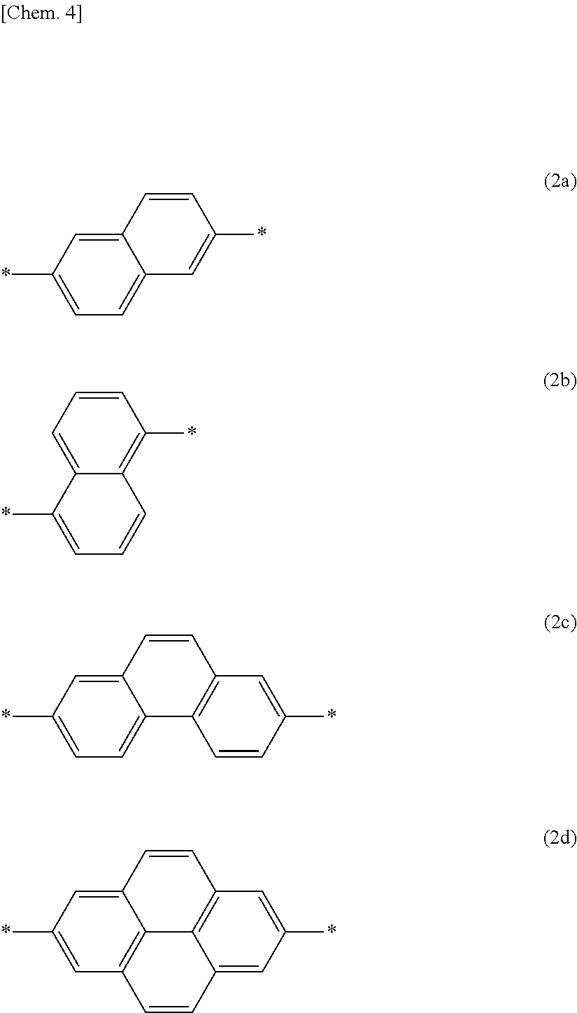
C12=CC(*)=CC=C1C=C(*)C=C2.C1=CC(*)=C2C(=C1)C(*)=CC=C2.C12=CC(*)=CC=C1C1=C(C=C2)C=C(*)C=C1.C12=CC(*)=CC3=C1C1=C(C=C2)C=C(*)C=C1C=C3
